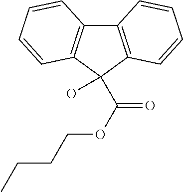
C12=C(C(C(OCCCC)=O)(O)C3=C1C=CC=C3)C=CC=C2
